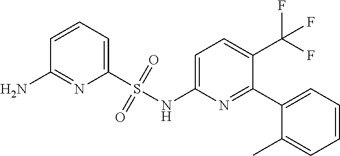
C1=C(NS(C2=CC=CC(N)=N2)(=O)=O)N=C(C2=CC=CC=C2C)C(C(F)(F)F)=C1
